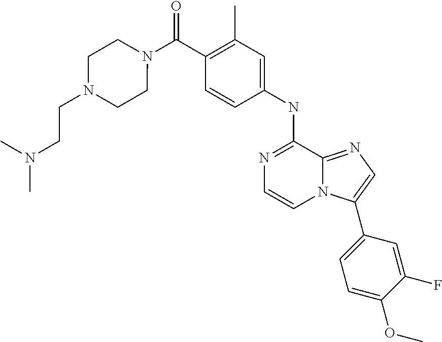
N1=C(NC2=CC(C)=C(C(N3CCN(CCN(C)C)CC3)=O)C=C2)C2=NC=C(C3=CC=C(OC)C(F)=C3)N2C=C1
